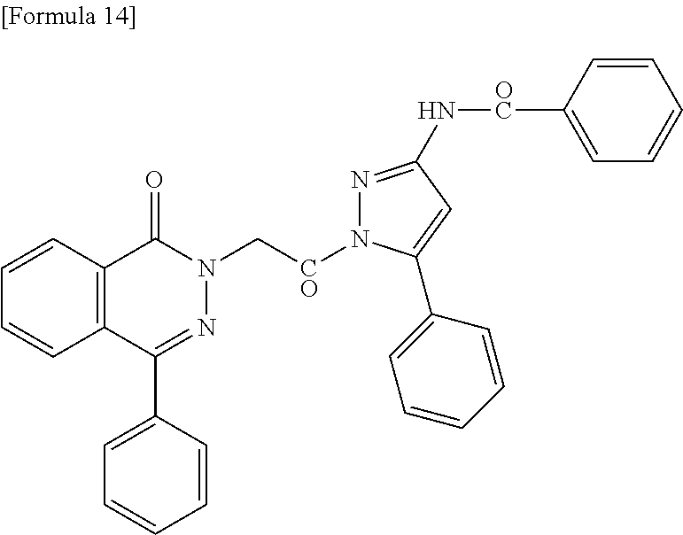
C1=CC2=C(C=C1)C(C1=CC=CC=C1)=NN(C[CO]N1N=C(N[OC]C3=CC=CC=C3)C=C1C1=CC=CC=C1)C2=O
